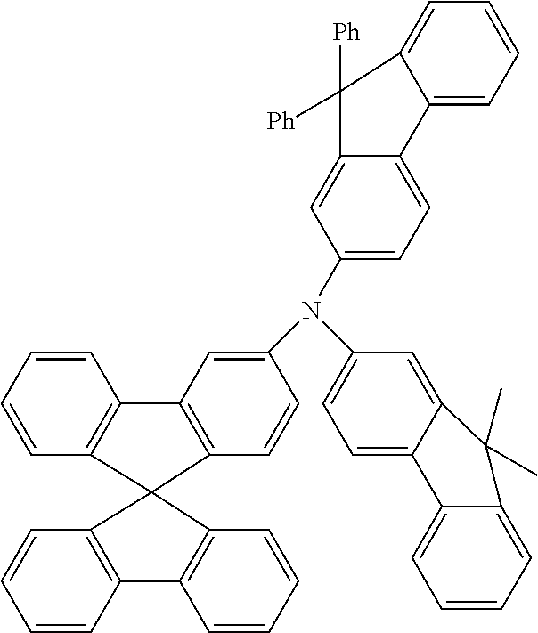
C1=CC=CC2=C1C1(C3=C2C=C(N(C2=CC=C4C(=C2)C(C)(C)C2=CC=CC=C42)C2=CC=C4C(=C2)C([Ph])([Ph])C2=CC=CC=C42)C=C3)C2=C(C=CC=C2)C2=C1C=CC=C2
